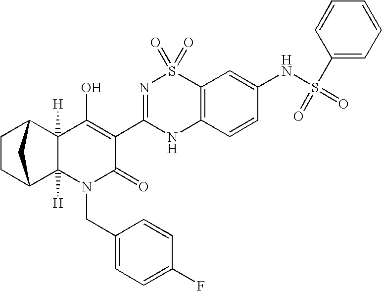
C1CC2C3([H])C([H])(C1C2)C(O)=C(C1=NS(=O)(=O)C2=C(N1)C=CC(NS(C1=CC=CC=C1)(=O)=O)=C2)C(=O)N3CC1=CC=C(F)C=C1
